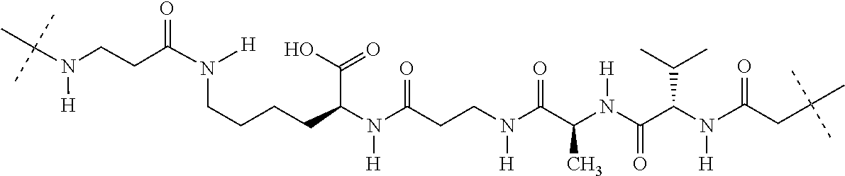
C(C(N(C(CCN([H])C(C(N(C(C(N(C(CC(C)(C)C)=O)[H])C(C)C)=O)[H])C)=O)=O)[H])C(O)=O)CCCN(C(=O)CCN(C(C)(C)C)[H])[H]
